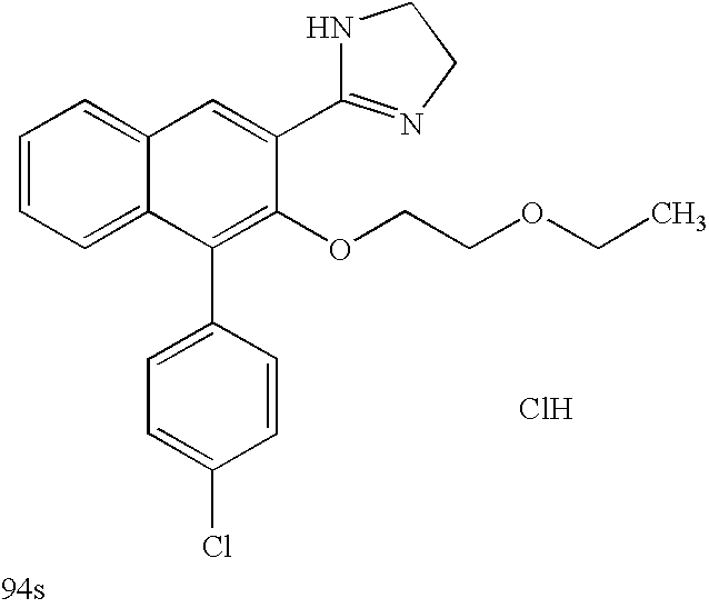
C1=C(C2=NCCN2)C(OCCOCC)=C(C2=CC=C(Cl)C=C2)C2=CC=CC=C12.Cl
